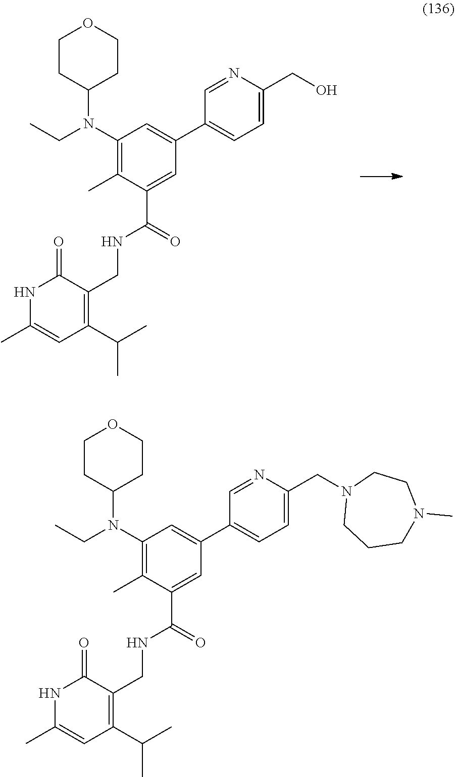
C1CC(N(CC)C2=C(C)C(C(=O)NCC3=C(C(C)C)C=C(C)NC3=O)=CC(C3=CC=C(CO)N=C3)=C2)CCO1.C1CC(N(CC)C2=C(C)C(C(=O)NCC3=C(C(C)C)C=C(C)NC3=O)=CC(C3=CC=C(CN4CCCN(C)CC4)N=C3)=C2)CCO1
